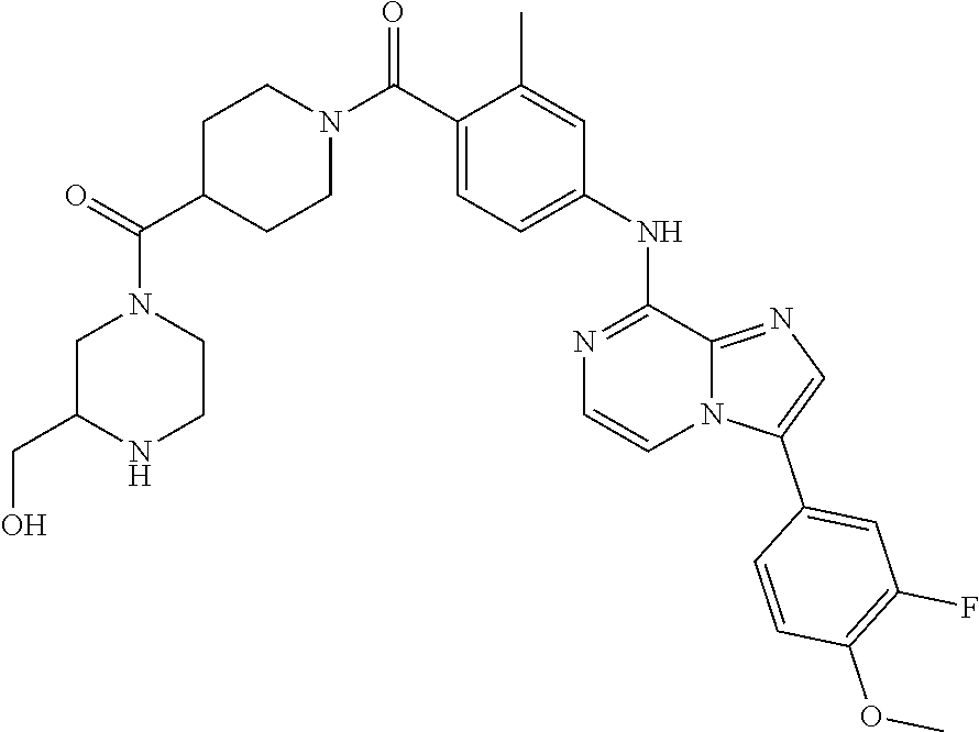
N12C(=NC=C1C1=CC(F)=C(OC)C=C1)C(NC1=CC=C(C(N3CCC(C(=O)N4CCNC(CO)C4)CC3)=O)C(C)=C1)=NC=C2
